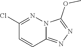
C1(Cl)=NN2C(=NN=C2OC)C=C1
